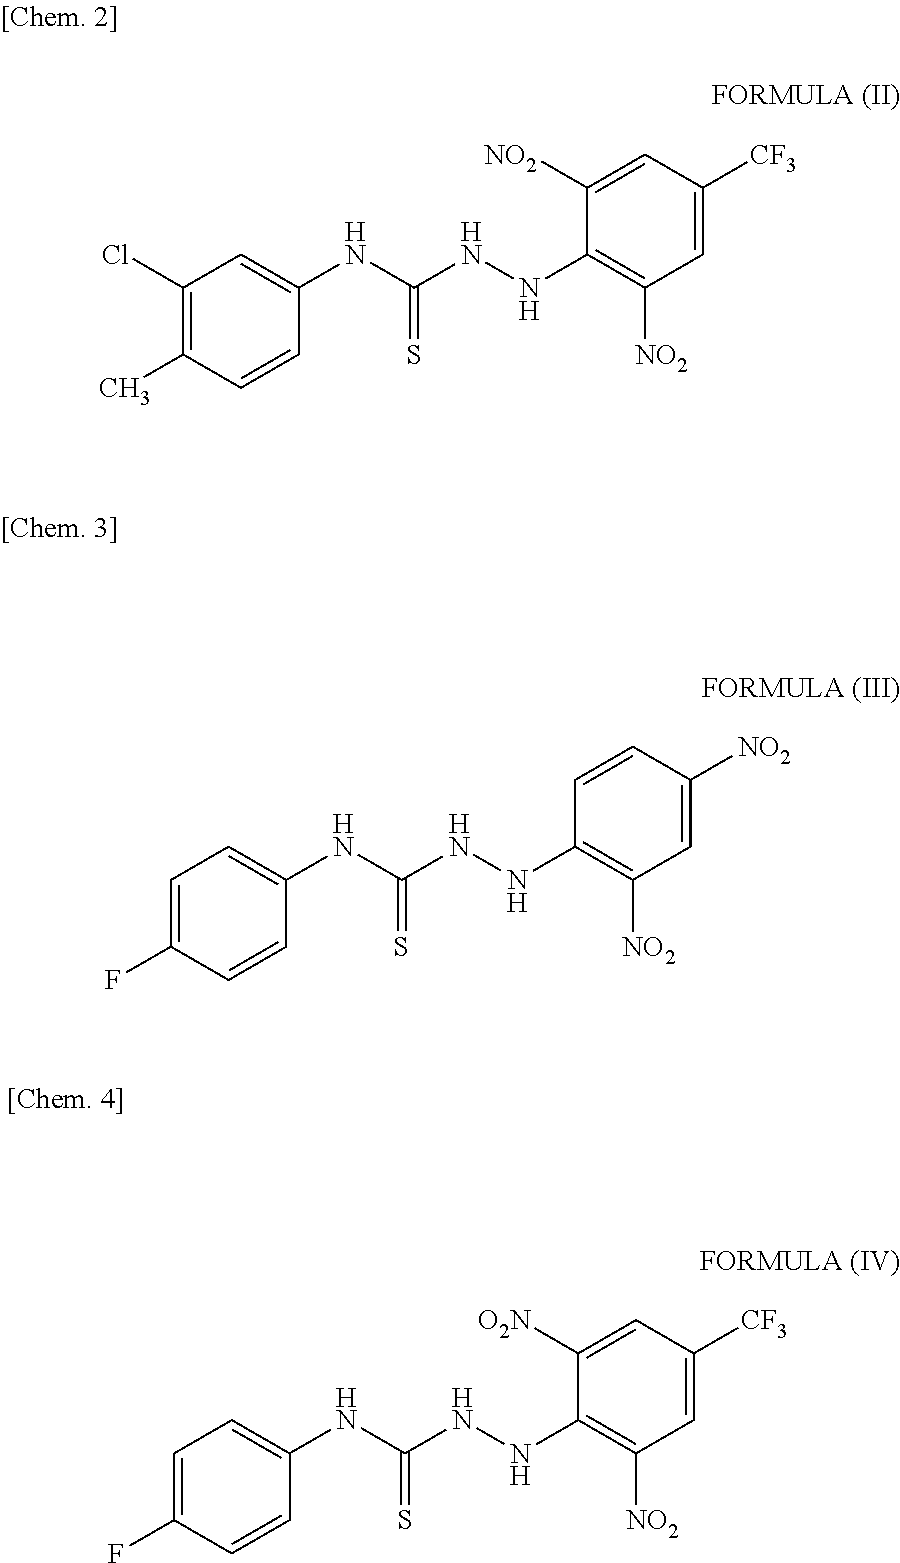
C1(Cl)=C(C)C=CC(NC(NNC2=C([NO2])C=C([CF3])C=C2[NO2])=S)=C1.C1=C(F)C=CC(NC(NNC2=C([NO2])C=C([NO2])C=C2)=S)=C1.C1=C(F)C=CC(NC(NNC2=C([NO2])C=C([CF3])C=C2[O2N])=S)=C1
